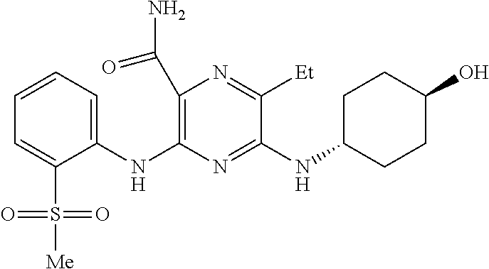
N(C1=NC(NC2=CC=CC=C2S(=O)(=O)[Me])=C(C(N)=O)N=C1[Et])C1CCC(O)CC1
